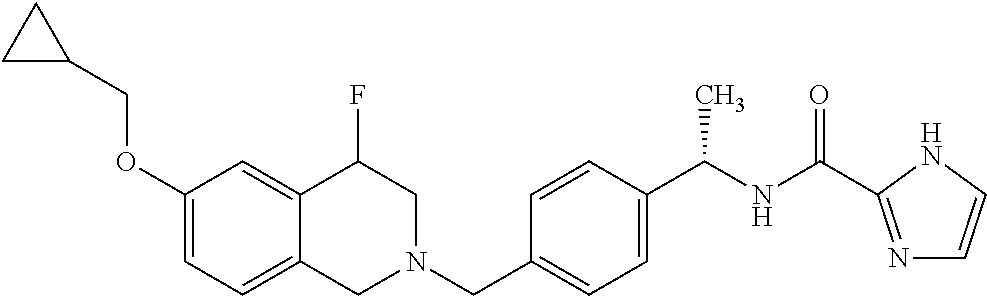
C1(OCC2CC2)=CC=C2C(=C1)C(F)CN(CC1=CC=C(C(NC(=O)C3=NC=CN3)C)C=C1)C2
